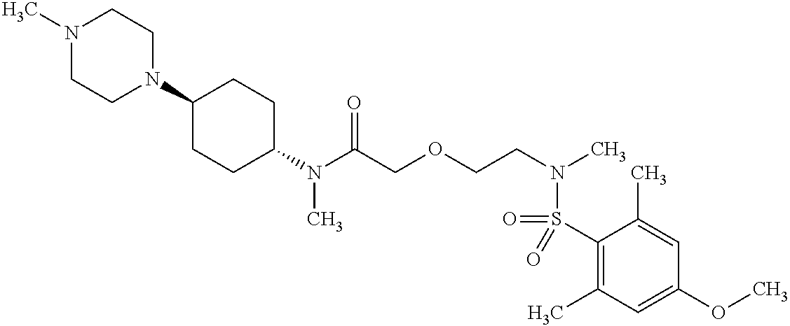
N(C(COCCN(C)S(=O)(C1=C(C)C=C(OC)C=C1C)=O)=O)(C)C1CCC(N2CCN(C)CC2)CC1
